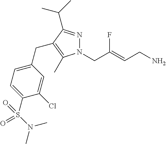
N1=C(C(C)C)C(CC2=CC=C(S(N(C)C)(=O)=O)C(Cl)=C2)=C(C)N1CC(=CCN)F
